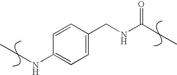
C1=CC(CNC(CC)=O)=CC=C1NCC
